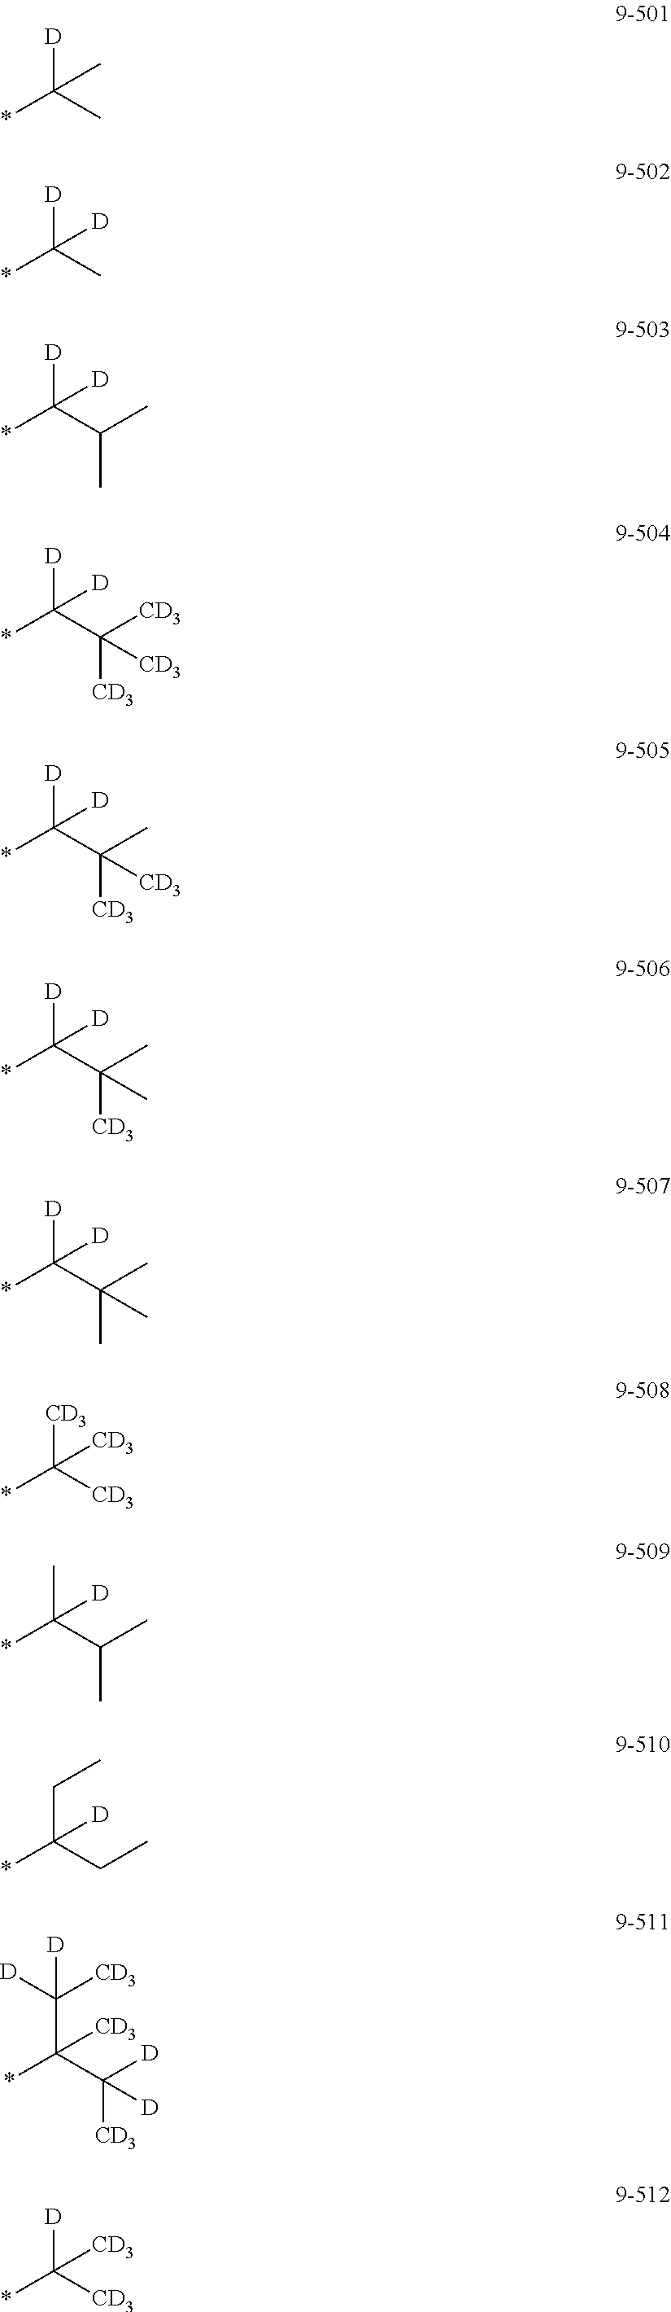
*C(C)([D])C.*C(C)([D])[D].*C(C(C)C)([D])[D].*C(C([CD3])([CD3])[CD3])([D])[D].*C(C([CD3])(C)[CD3])([D])[D].*C(C([CD3])(C)C)([D])[D].*C(C(C)(C)C)([D])[D].*C([CD3])([CD3])[CD3].*C(C(C)C)(C)[D].*C(CC)(CC)[D].*C(C([CD3])([D])[D])(C([CD3])([D])[D])[CD3].*C([CD3])([D])[CD3]
